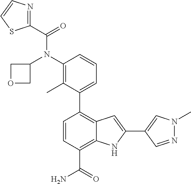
C1(C2=CC=CC(N(C(C3=NC=CS3)=O)C3COC3)=C2C)=C2C(=C(C(N)=O)C=C1)NC(C1=CN(C)N=C1)=C2
